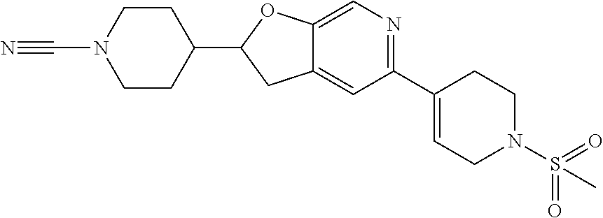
C1CN(C#N)CCC1C1CC2=CC(C3=CCN(S(=O)(=O)C)CC3)=NC=C2O1
